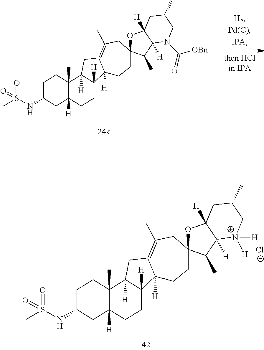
C1CC2(C)C([H])(CC1NS(=O)(=O)C)CCC1([H])C2([H])CC2=C(C)CC3(CCC12[H])OC1([H])C([H])(C3C)[N+]([H])([H])CC(C)C1.[Cl-].C1CC2(C)C([H])(CC1NS(=O)(=O)C)CCC1([H])C2([H])CC2=C(C)CC3(CCC12[H])OC1([H])C([H])(C3C)N(C([OBn])=O)CC(C)C1
